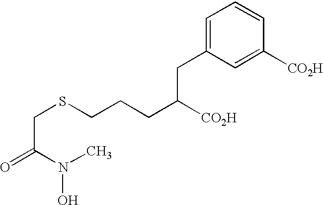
O=C(N(C)O)CSCCCC([CO2H])CC1=CC=CC([CO2H])=C1
